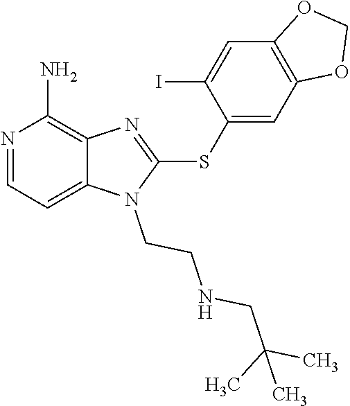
C12=CC=NC(N)=C1N=C(SC1=CC3=C(C=C1I)OCO3)N2CCNCC(C)(C)C
